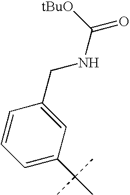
C1=C(C(C)(C)C)C=C(CNC(=O)[tBuO])C=C1
